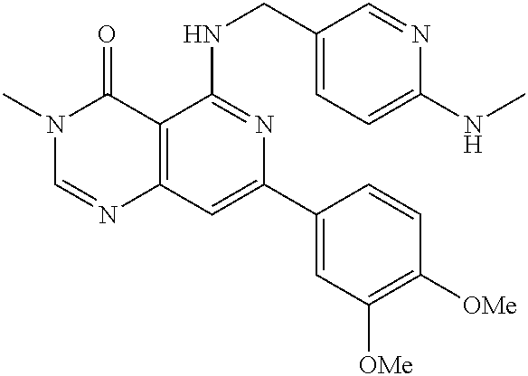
C12=C(C=C(C3=CC([OMe])=C([OMe])C=C3)N=C1NCC1=CC=C(NC)N=C1)N=CN(C)C2=O
